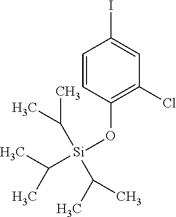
C1=CC(O[Si](C(C)C)(C(C)C)C(C)C)=C(Cl)C=C1I
